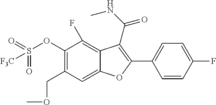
C1(OS([F3C])(=O)=O)=C(COC)C=C2C(=C1F)C(C(=O)NC)=C(C1=CC=C(F)C=C1)O2
